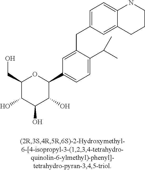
C1(CO)C(O)C(O)C(O)C(C2=CC=C(C(C)C)C(CC3=CC=C4C(=C3)CCCN4)=C2)O1
